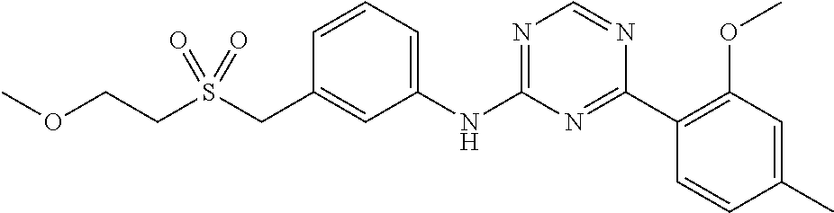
C1(NC2=NC=NC(C3=C(OC)C=C(C)C=C3)=N2)=CC=CC(CS(CCOC)(=O)=O)=C1
